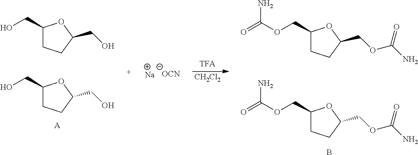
[Na].[OCN].[CH2Cl2].C1(COC(=O)N)CCC(COC(N)=O)O1.C1(COC(=O)N)CCC(COC(N)=O)O1.B.C1(CO)CCC(CO)O1.C1(CO)CCC(CO)O1.[A]
